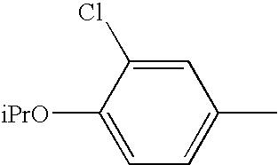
C1=C(Cl)C([iPrO])=CC=C1C
